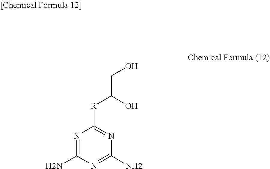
N1=C(N)N=C(N)N=C1[R]C(CO)O
